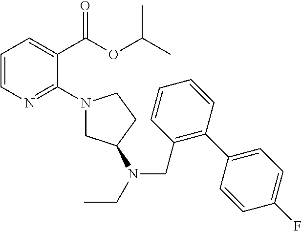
C1=CN=C(N2CC(N(CC)CC3=C(C4=CC=C(F)C=C4)C=CC=C3)CC2)C(C(OC(C)C)=O)=C1
